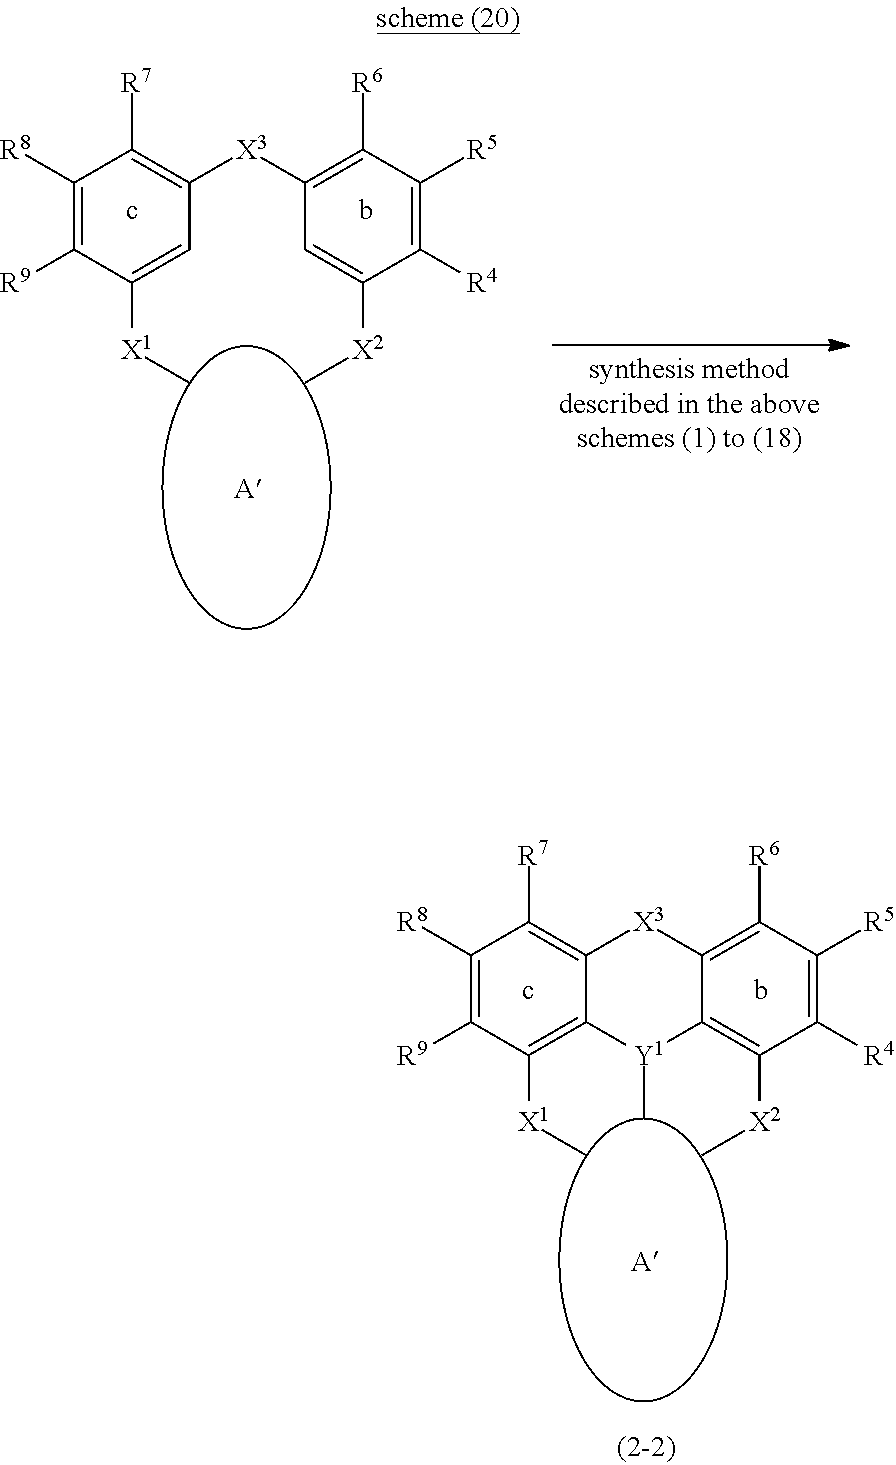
C1([R8])=C([R9])C([X1]C)=CC([X3]C2=C([R6])C([R5])=C([R4])C([X2]C)=C2)=C1[R7].C1([R8])=C([R9])C([X1]C)=C2C(=C1[R7])[X3]C1=C([R6])C([R5])=C([R4])C([X2]C)=C1[Y1]2C
